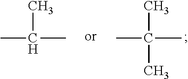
CC(C)(C)C.CC(C)C
